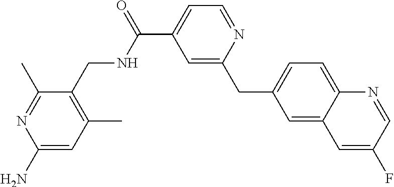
C1=C(C(=O)NCC2=C(C)C=C(N)N=C2C)C=C(CC2=CC=C3C(=C2)C=C(F)C=N3)N=C1
